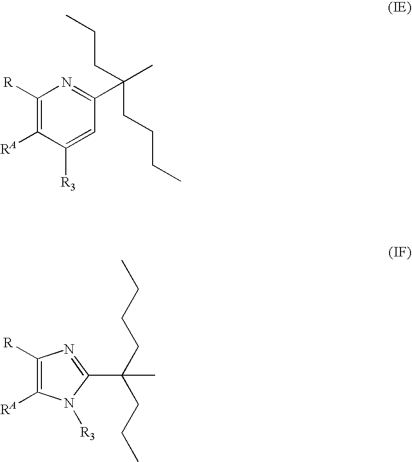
C1([R])=C([RA])C([R3])=CC(C(C)(CCCC)CCC)=N1.C1([R])=C([RA])N([R3])C(C(C)(CCCC)CCC)=N1
